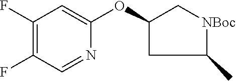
C1(F)=C(F)C=NC(OC2CC(C)[NBoc]C2)=C1
